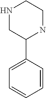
N1CC(C2=CC=CC=C2)NCC1
